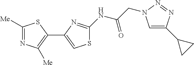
C1([Me])=NC([Me])=C(C2=CSC(NC(CN3C=C(C4CC4)N=N3)=O)=N2)S1
